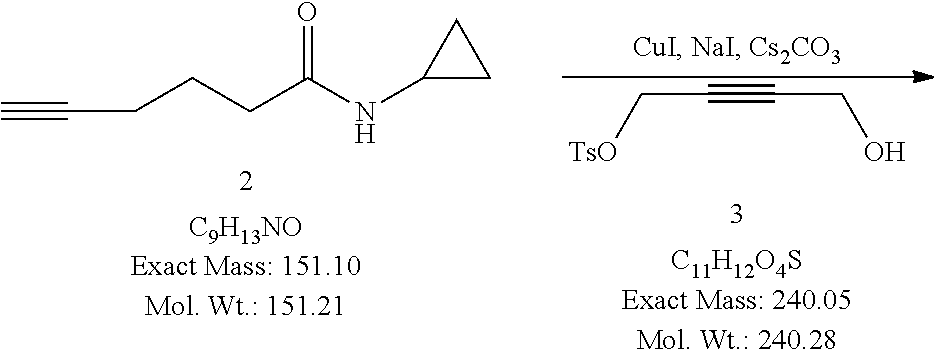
C(C#CCO)[TsO].N(C(CCCC#C)=O)C1CC1
